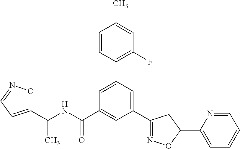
C1(C(NC(=O)C2=CC(C3=NOC(C4=CC=CC=N4)C3)=CC(C3=C(F)C=C(C)C=C3)=C2)C)=CC=NO1
